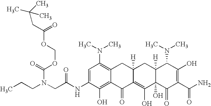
C(N(CC(NC1=CC(N(C)C)=C2C(=C1O)C(=O)C1=C(O)C3(O)C([H])(CC1([H])C2)C(N(C)C)C(O)=C(C(N)=O)C3=O)=O)CCC)(=O)OCOC(=O)CC(C)(C)C
